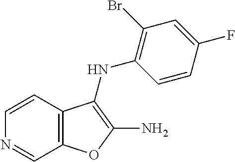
C12=C(C=CN=C1)C(NC1=C(Br)C=C(F)C=C1)=C(N)O2
